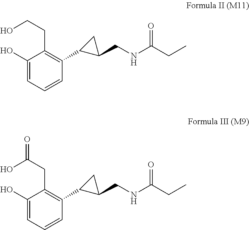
C1(O)=CC=CC(C2C(CNC(CC)=O)C2)=C1CCO.C1(O)=CC=CC(C2C(CNC(CC)=O)C2)=C1CC(O)=O
